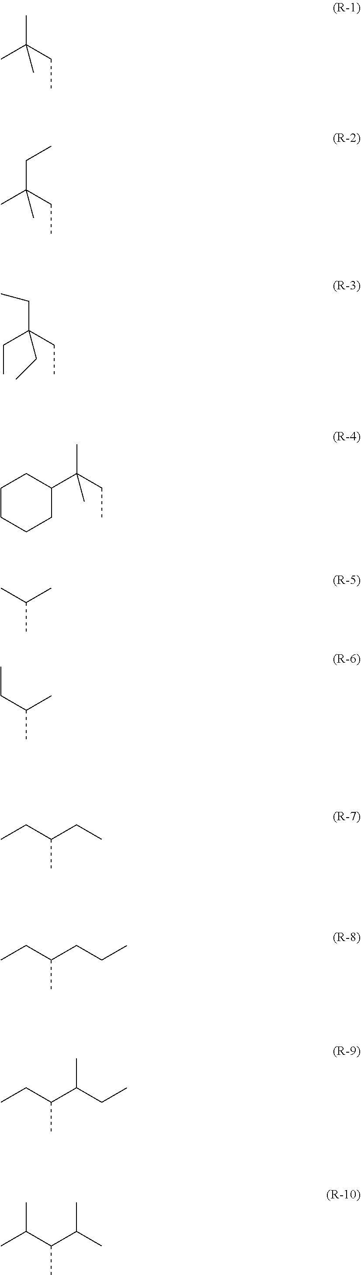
CC(CC)(C)C.C(C(CC)(C)C)C.C(C(CC)(CC)CC)C.CC(CC)(C1CCCCC1)C.CC(C)C.C(C(C)C)C.C(C(C)CC)C.C(C(C)CCC)C.C(C(C)C(CC)C)C.C(C(C)C(C)C)(C)C
